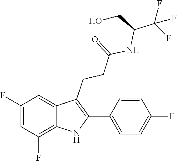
C1=C(F)C=C2C(CCC(=O)NC(CO)C(F)(F)F)=C(C3=CC=C(F)C=C3)NC2=C1F
